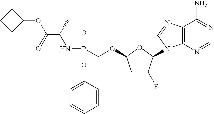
C1=C(F)C(N2C3=C(N=C2)C(N)=NC=N3)OC1OCP(NC(C(OC1CCC1)=O)C)(=O)OC1=CC=CC=C1
